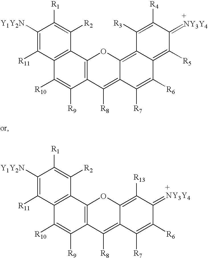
C1([R9])=C([R10])C2=C(C3=C1C([R8])=C1C(=C4C(=C([R5])C(=[NY3Y4])C([R4])=C4[R3])C([R6])=C1[R7])O3)C([R2])=C([R1])C([Y1Y2N])=C2[R11].C1([R9])=C([R10])C2=C(C3=C1C([R8])=C1C(=C([R13])C(=[NY3Y4])C([R6])=C1[R7])O3)C([R2])=C([R1])C([Y1Y2N])=C2[R11]
